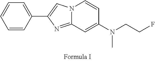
N12C(=NC(C3=CC=CC=C3)=C1)C=C(N(CCF)C)C=C2
